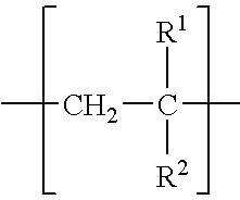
CCC(C)([R1])[R2]
